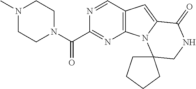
CN1CCN(C(C2=NC3=C(C=N2)C=C2N3C3(CNC2=O)CCCC3)=O)CC1
